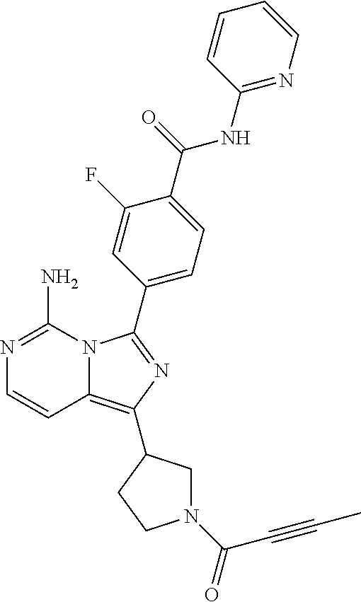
N12C(=C(C3CN(C(=O)C#CC)CC3)N=C1C1=CC=C(C(=O)NC3=NC=CC=C3)C(F)=C1)C=CN=C2N
